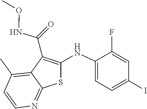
C1(F)=CC(I)=CC=C1NC1=C(C(NOC)=O)C2=C(C)C=CN=C2S1
